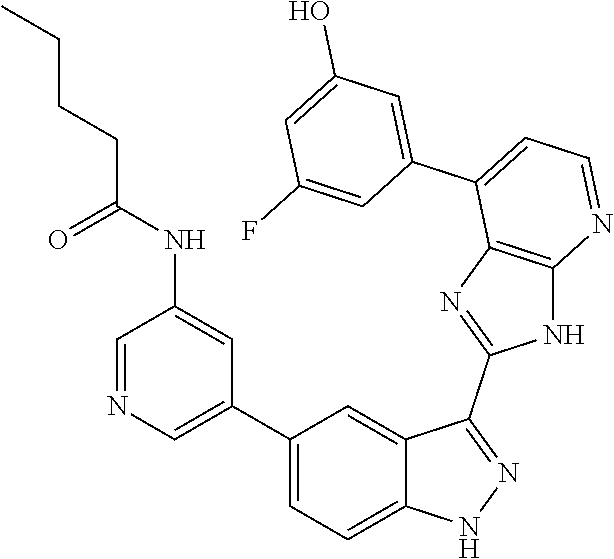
C1=NC=C(C2=CC=C3C(=C2)C(C2=NC4=C(N2)N=CC=C4C2=CC(O)=CC(F)=C2)=NN3)C=C1NC(CCCC)=O
